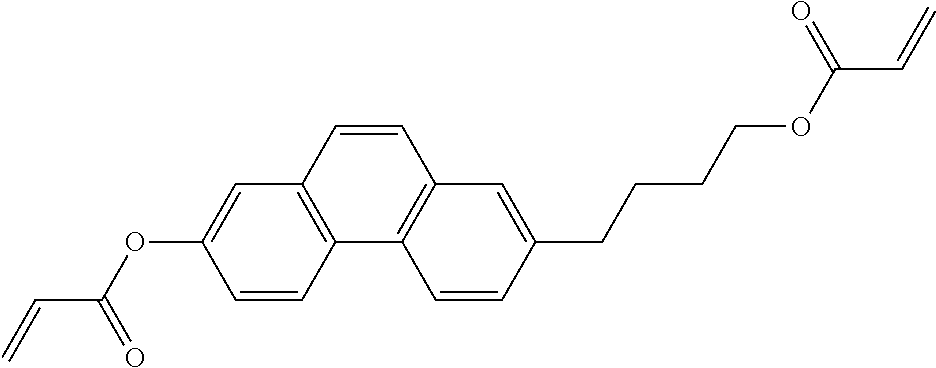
C12=C(C=CC3=C1C=CC(CCCCOC(C=C)=O)=C3)C=C(OC(C=C)=O)C=C2
